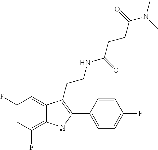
C1=C(F)C=C2C(=C1F)NC(C1=CC=C(F)C=C1)=C2CCNC(CCC(N(C)C)=O)=O
